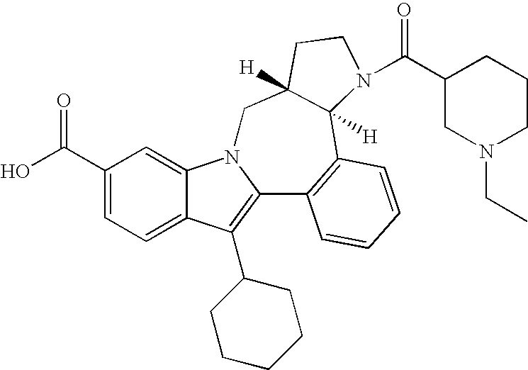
C1(C(O)=O)=CC=C2C(=C1)N1C(=C2C2CCCCC2)C2=C(C3([H])C([H])(C1)CCN3C(C1CN(CC)CCC1)=O)C=CC=C2
